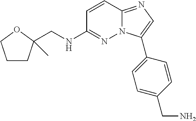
C(NC1=NN2C(=NC=C2C2=CC=C(CN)C=C2)C=C1)C1(C)CCCO1
